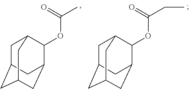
C1C2CC3CC(C(OC(=O)C)C1C3)C2.C1C2CC3CC(C(OC(=O)CC)C1C3)C2
